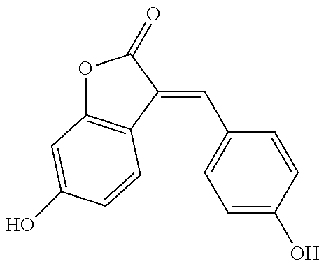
O1C2=C(C(=CC3=CC=C(O)C=C3)C1=O)C=CC(O)=C2
